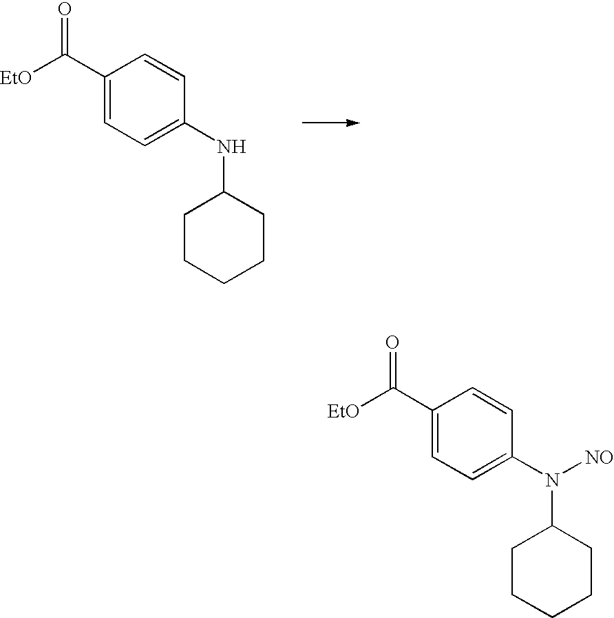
[EtO]C(C1=CC=C(NC2CCCCC2)C=C1)=O.[EtO]C(C1=CC=C(N(C2CCCCC2)[NO])C=C1)=O
